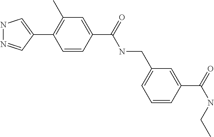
N1N=CC(C2=C(C)C=C(C(=O)NCC3=CC=CC(C(=O)NCC)=C3)C=C2)=C1
